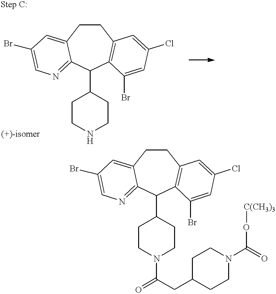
C1CC2=CC(Br)=CN=C2C(C2CCNCC2)C2=C1C=C(Cl)C=C2Br.[(+)-isomer].C1CC2=CC(Br)=CN=C2C(C2CCN(C(=O)CC3CCN(C(=O)O[C(CH3)3])CC3)CC2)C2=C1C=C(Cl)C=C2Br
